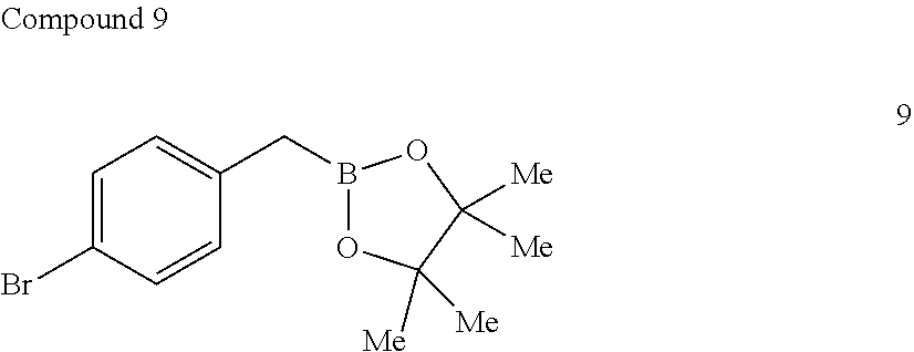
C1=C(Br)C=CC(CB2OC([Me])([Me])C([Me])([Me])O2)=C1
